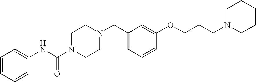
C1=CC=CC(NC(N2CCN(CC3=CC=CC(OCCCN4CCCCC4)=C3)CC2)=O)=C1
